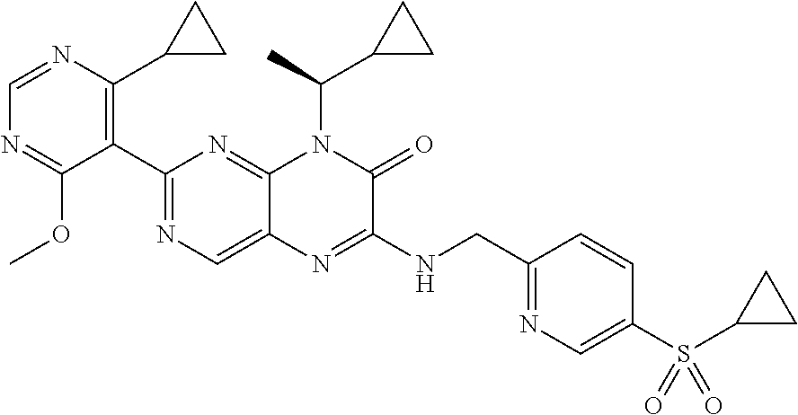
C1(C2=NC=C3C(=N2)N(C(C2CC2)C)C(=O)C(NCC2=NC=C(S(C4CC4)(=O)=O)C=C2)=N3)=C(C2CC2)N=CN=C1OC
